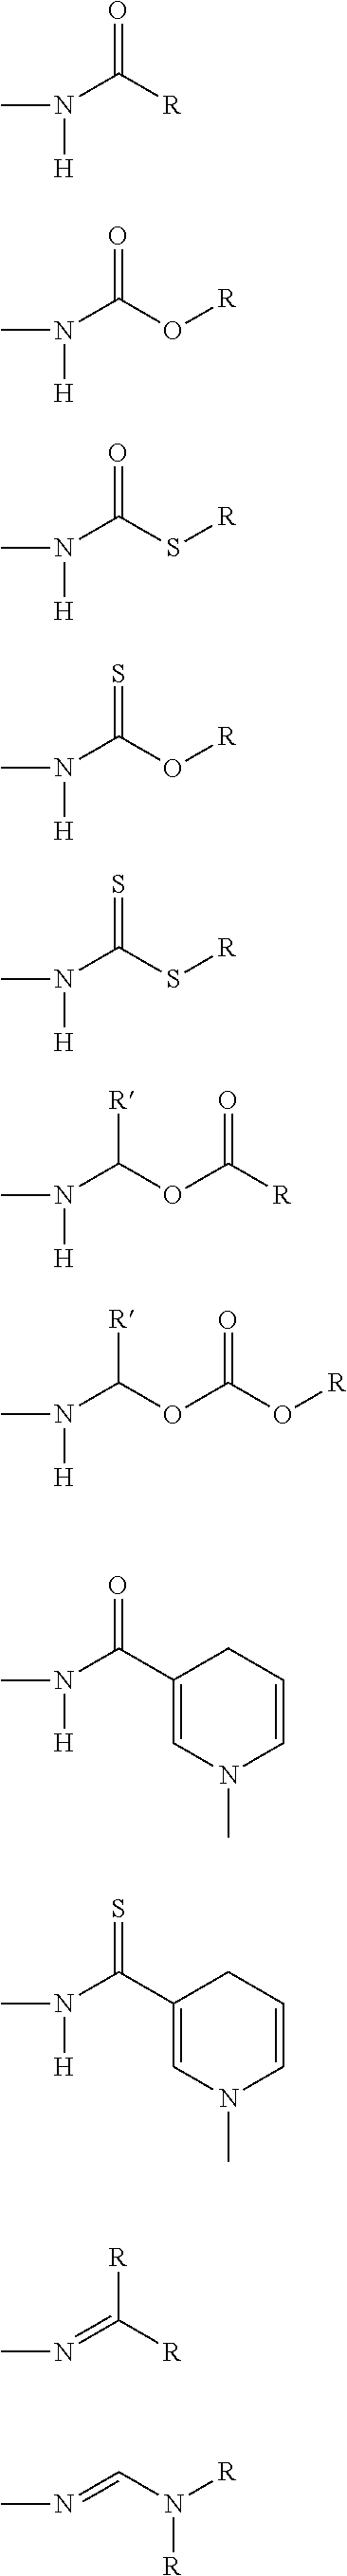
CN(C([R])=O)[H].CN(C(O[R])=O)[H].CN(C(S[R])=O)[H].CN(C(O[R])=S)[H].CN(C(S[R])=S)[H].CN(C(OC([R])=O)[R])[H].CN(C(OC(O[R])=O)[R])[H].CN(C(C1=CN(C)C=CC1)=O)[H].CN(C(C1=CN(C)C=CC1)=S)[H].CN=C([R])[R].CN=CN([R])[R]
